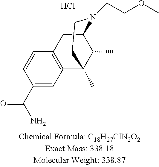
C1=CC(C(N)=O)=CC2=C1CC1C(C)C2(C)CCN1CCOC.Cl
